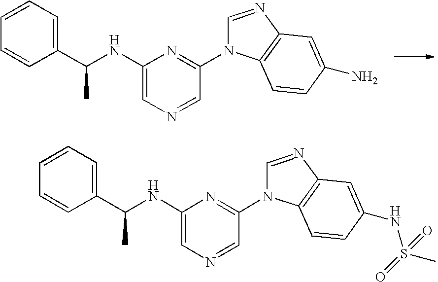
C1(C(NC2=CN=CC(N3C=NC4=C3C=CC(N)=C4)=N2)C)=CC=CC=C1.C1(C(NC2=CN=CC(N3C=NC4=C3C=CC(NS(C)(=O)=O)=C4)=N2)C)=CC=CC=C1
